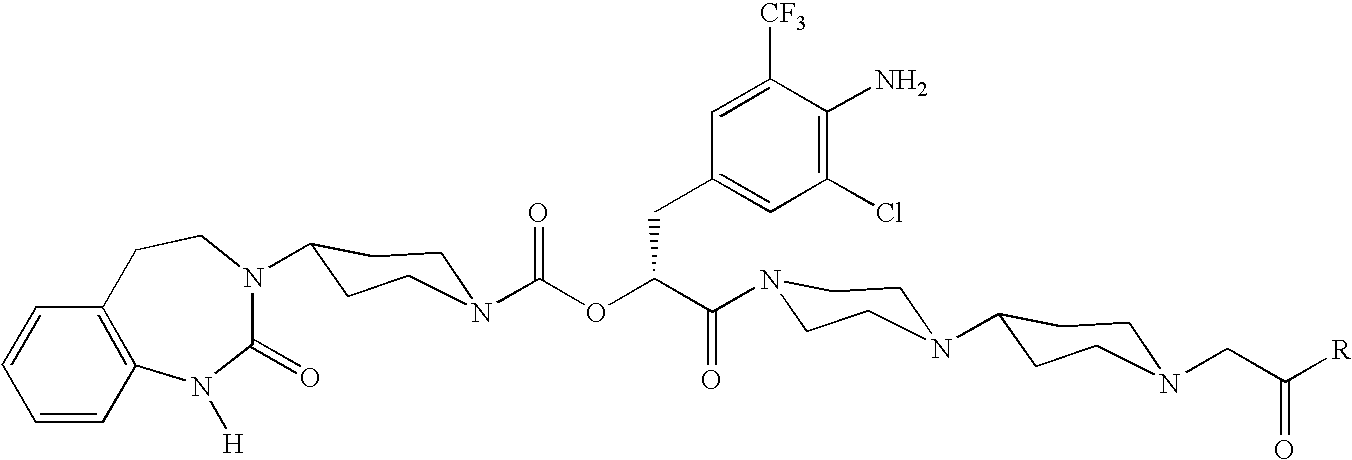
C1(=O)N(C2CCN(C(OC(C(=O)N3CCN(C4CCN(CC([R])=O)CC4)CC3)CC3=CC(Cl)=C(N)C([CF3])=C3)=O)CC2)CCC2=C(N1[H])C=CC=C2
